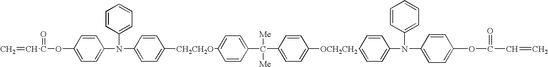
C=CC(=O)OC1=CC=C(N(C2=CC=CC=C2)C2=CC=C([CH2CH2O]C3=CC=C(C([Me])([Me])C4=CC=C([OCH2CH2]C5=CC=C(N(C6=CC=CC=C6)C6=CC=C(OC(=O)C=C)C=C6)C=C5)C=C4)C=C3)C=C2)C=C1
